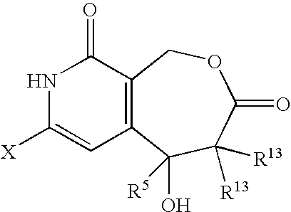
N1C([X])=CC2=C(C1=O)COC(=O)C([R13])([R13])C2(O)[R5]
